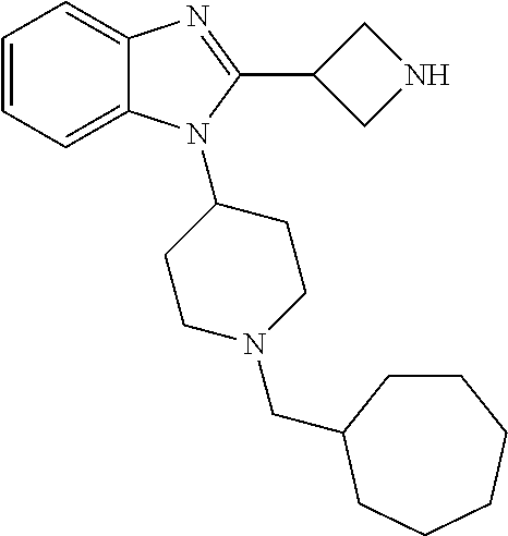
C1=CC=C2C(=C1)N=C(C1CNC1)N2C1CCN(CC2CCCCCC2)CC1
